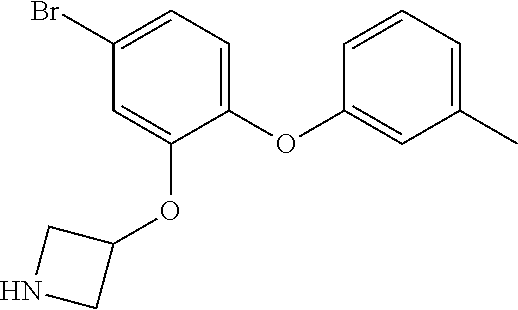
C1(Br)=CC=C(OC2=CC(C)=CC=C2)C(OC2CNC2)=C1
